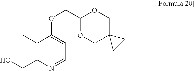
O(CC1OCC2(CO1)CC2)C1=CC=NC(CO)=C1C
